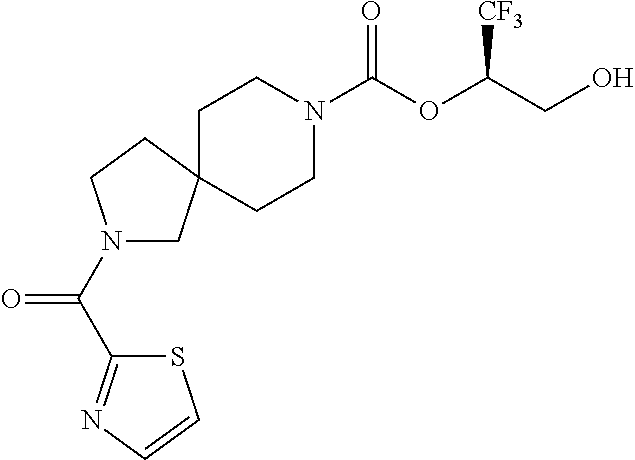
C1CN(C(OC(CO)[CF3])=O)CCC12CN(C(C1=NC=CS1)=O)CC2
